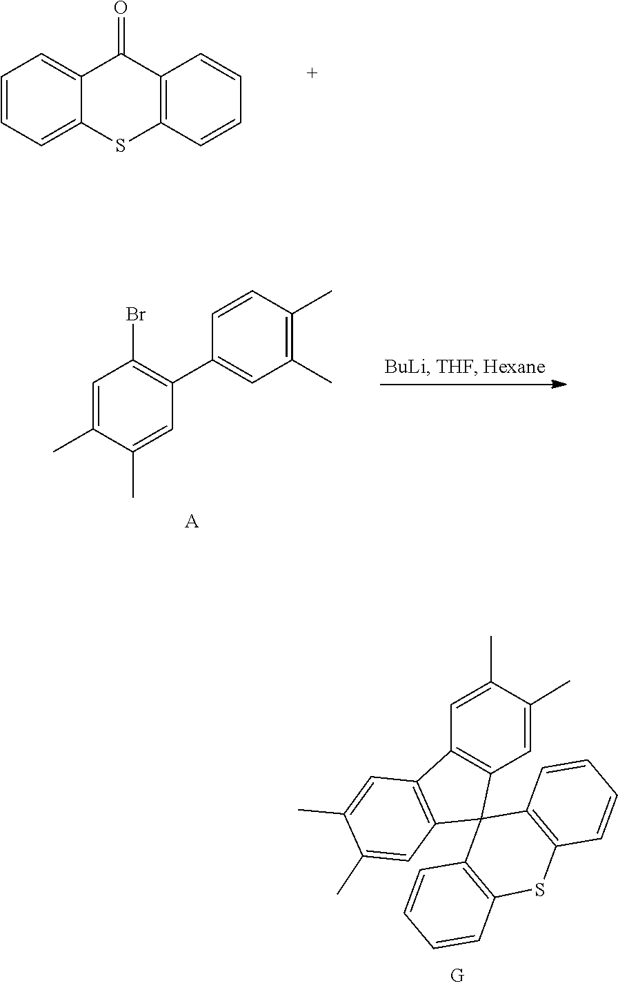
C1=C(C)C(C)=CC(C2=CC(C)=C(C)C=C2)=C1Br.[A].C1=CC=CC2=C1C(=O)C1=CC=CC=C1S2.C1=C(C)C(C)=CC2=C1C1=C(C23C2=C(C=CC=C2)SC2=C3C=CC=C2)C=C(C)C(C)=C1
